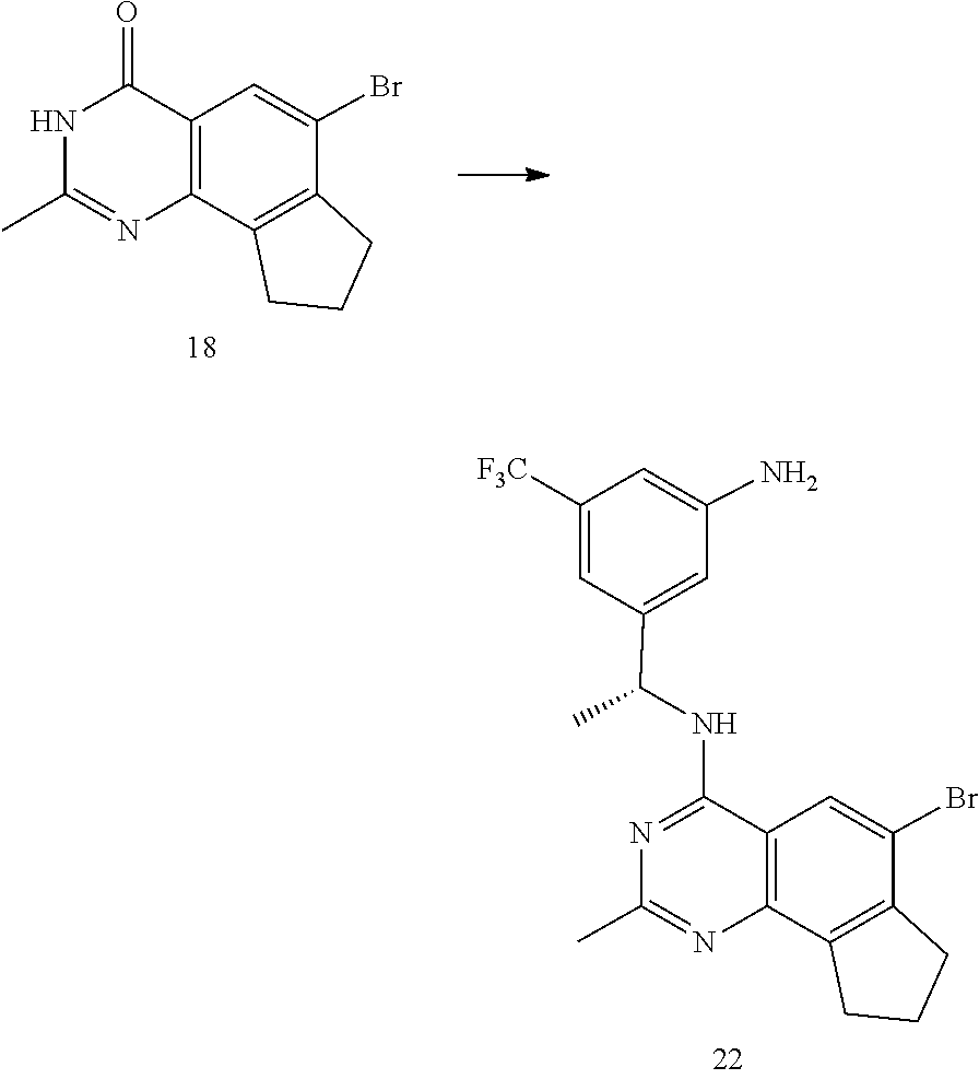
N1=C(NC(C2=CC(N)=CC([F3C])=C2)C)C2=C(N=C1C)C1=C(C(Br)=C2)CCC1.N1C(C)=NC2=C(C1=O)C=C(Br)C1=C2CCC1
